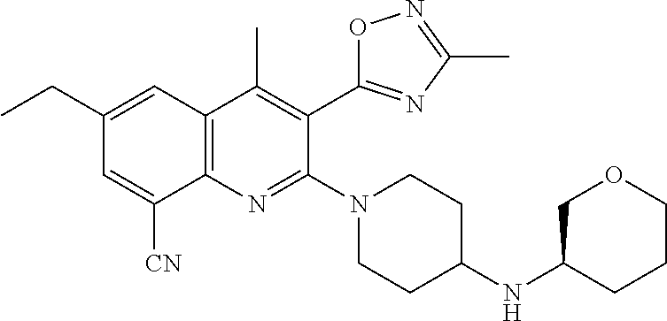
C1(CC)=CC2=C(C([CN])=C1)N=C(N1CCC(NC3COCCC3)CC1)C(C1=NC(C)=NO1)=C2C
